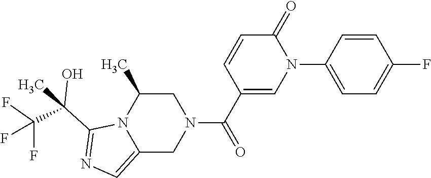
C1=CC(C(=O)N2CC(C)N3C(=CN=C3C(C)(C(F)(F)F)O)C2)=CN(C2=CC=C(F)C=C2)C1=O
